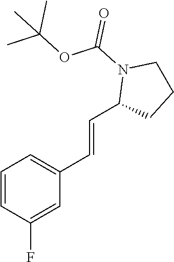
C(=CC1N(C(OC(C)(C)C)=O)CCC1)C1=CC=CC(F)=C1
